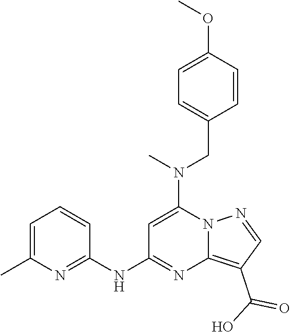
N12N=CC(C(O)=O)=C1N=C(NC1=NC(C)=CC=C1)C=C2N(CC1=CC=C(OC)C=C1)C
